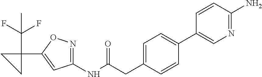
C1(NC(=O)CC2=CC=C(C3=CN=C(N)C=C3)C=C2)=NOC(C2(C(F)(F)C)CC2)=C1
